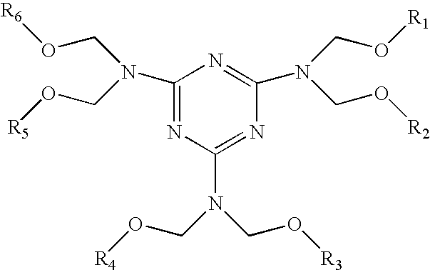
C1(N(CO[R5])CO[R6])=NC(N(CO[R4])CO[R3])=NC(N(CO[R2])CO[R1])=N1
